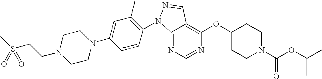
C12=NC=NC(OC3CCN(C(OC(C)C)=O)CC3)=C1C=NN2C1=C(C)C=C(N2CCN(CCS(C)(=O)=O)CC2)C=C1
